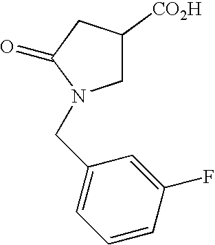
C1C([CO2H])CC(=O)N1CC1=CC=CC(F)=C1
